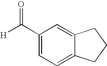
C1(C([H])=O)=CC=C2C(=C1)CCC2
